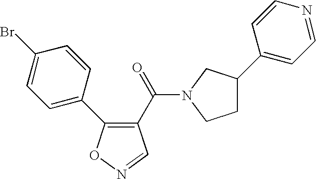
C1(C(=O)N2CC(C3=CC=NC=C3)CC2)=C(C2=CC=C(Br)C=C2)ON=C1
